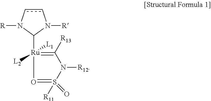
c1cN([R])C([Ru]2([L1])([L2])=C([R13])N([R12])S([R11])(=O)=O2)N1[R]
